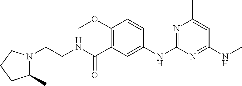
C1=CC(OC)=C(C(NCCN2C(C)CCC2)=O)C=C1NC1=NC(C)=CC(NC)=N1
